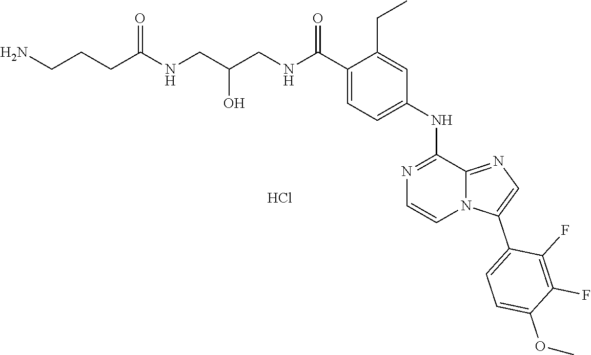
O(C1=CC=C(C2=CN=C3N2C=CN=C3NC2=CC=C(C(=O)NCC(CNC(CCCN)=O)O)C(CC)=C2)C(F)=C1F)C.Cl
